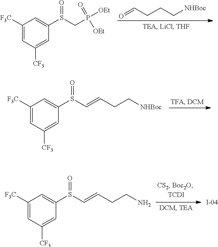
O=CCCC[NHBoc].C1([F3C])=CC([CF3])=CC(S(CP(=O)([OEt])[OEt])=O)=C1.C1([F3C])=CC([CF3])=CC(S(C=CCC[NHBoc])=O)=C1.C1([F3C])=CC([CF3])=CC(S(C=CCCN)=O)=C1
